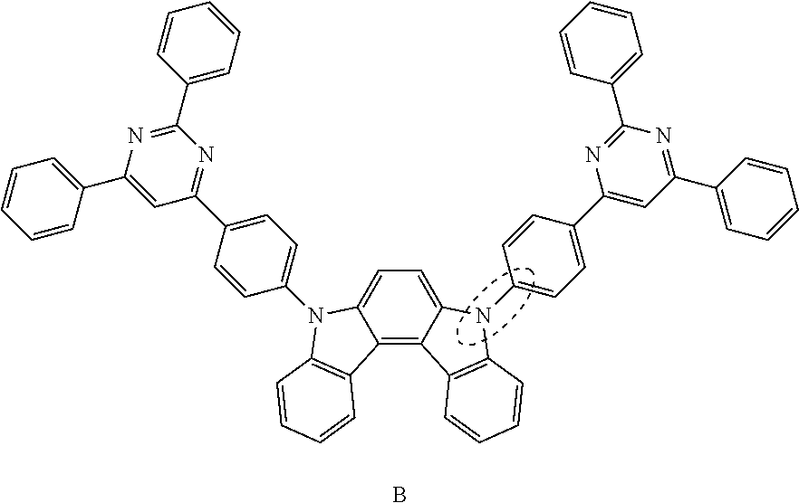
B.C12=C3C(=CC=C1N(C1=CC=C(C4=NC(C5=CC=CC=C5)=NC(C5=CC=CC=C5)=C4)C=C1)C1=C2C=CC=C1)N(C1=CC=C(C2=CC(C4=CC=CC=C4)=NC(C4=CC=CC=C4)=N2)C=C1)C1=C3C=CC=C1
